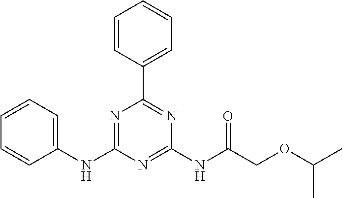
C1=CC(C2=NC(NC(COC(C)C)=O)=NC(NC3=CC=CC=C3)=N2)=CC=C1
